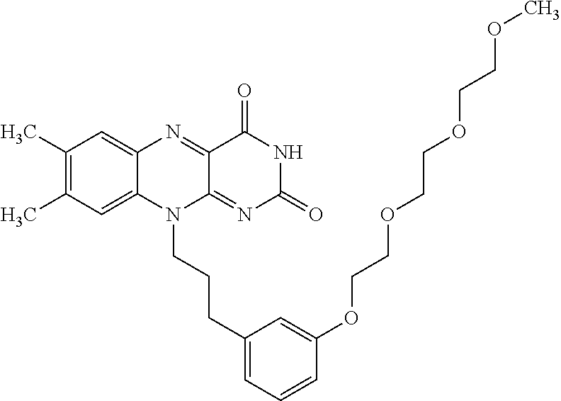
C1(C)=C(C)C=C2C(=C1)N=C1C(=NC(=O)NC1=O)N2CCCC1=CC=CC(OCCOCCOCCOC)=C1
